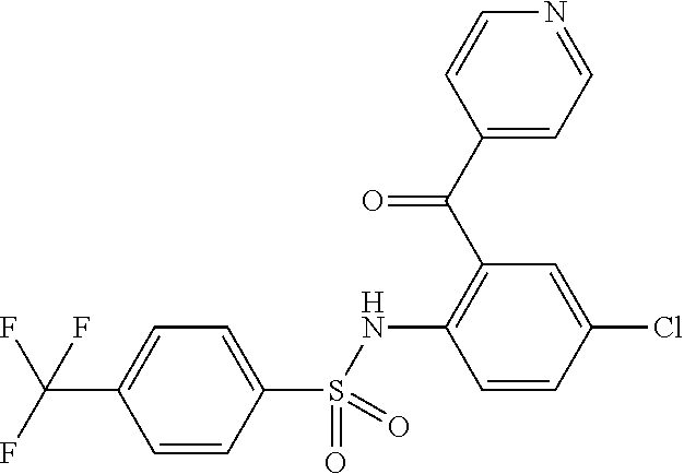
C1=CC(Cl)=CC(C(C2=CC=NC=C2)=O)=C1NS(C1=CC=C(C(F)(F)F)C=C1)(=O)=O
